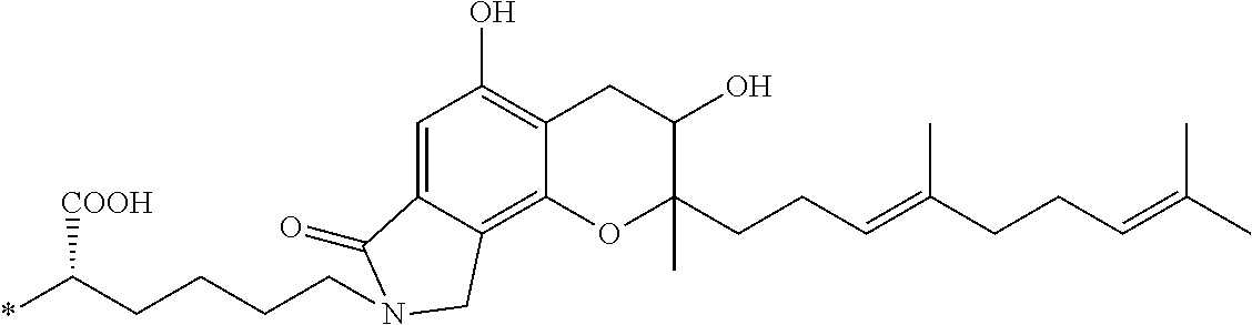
C1=C2C(=C3C(=C1O)CC(O)C(C)(CCC=C(CCC=C(C)C)C)O3)CN(CCCCC(*)[COOH])C2=O
